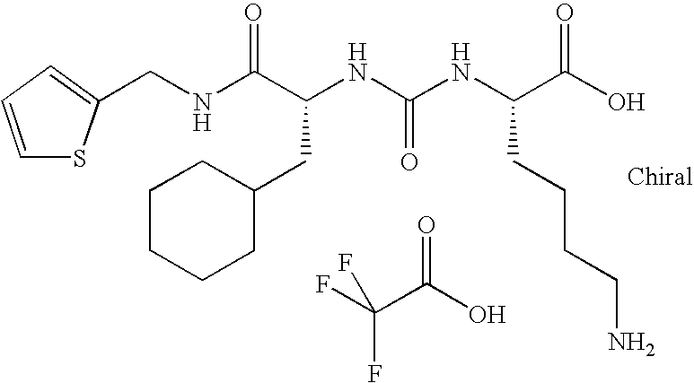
FC(C(O)=O)(F)F.N(C(C(NC(NC(C(O)=O)CCCCN)=O)CC1CCCCC1)=O)CC1=CC=CS1
